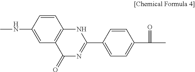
C1=CC(NC)=CC2=C1NC(C1=CC=C(C(C)=O)C=C1)=NC2=O
